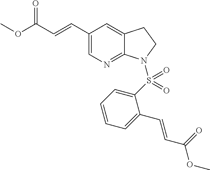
COC(C=CC1=CN=C2C(=C1)CCN2S(C1=CC=CC=C1C=CC(=O)OC)(=O)=O)=O
